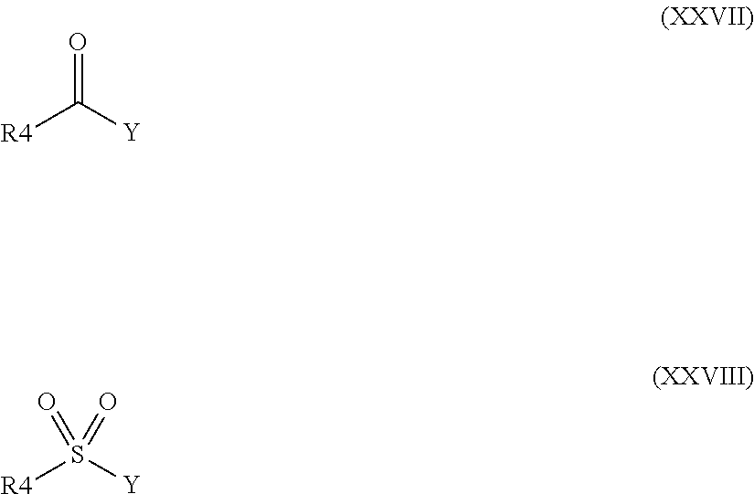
[R4]C(=O)[Y].[R4]S([Y])(=O)=O
